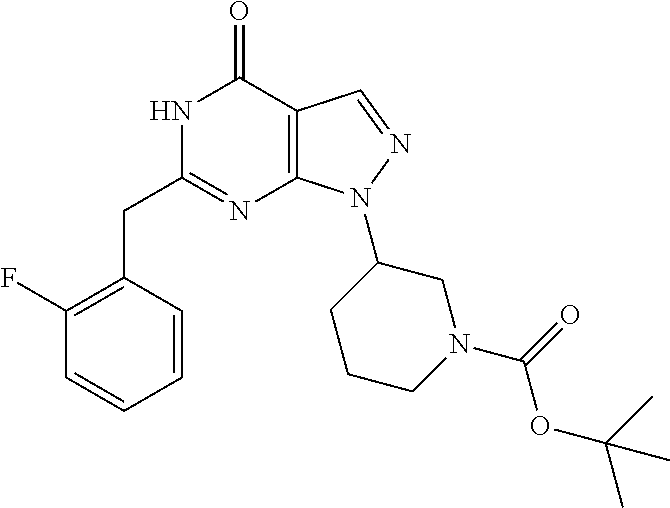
N1C(CC2=C(F)C=CC=C2)=NC2=C(C1=O)C=NN2C1CCCN(C(=O)OC(C)(C)C)C1
